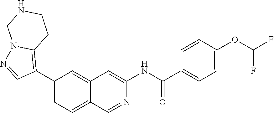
C1(C2=C3N(N=C2)CNCC3)=CC=C2C(=C1)C=C(NC(=O)C1=CC=C(OC(F)F)C=C1)N=C2
